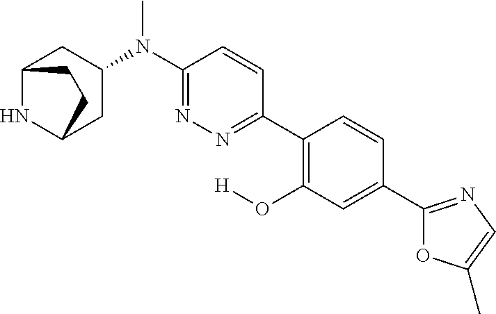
C12NC(CC(N(C3=NN=C(C4=C(O[H])C=C(C5=NC=C(C)O5)C=C4)C=C3)C)C1)CC2
